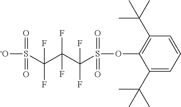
CC(C)(C1=C(OS(C(C(C(S(=O)(=O)[-O])(F)F)(F)F)(F)F)(=O)=O)C(C(C)(C)C)=CC=C1)C
